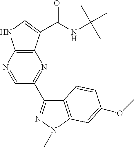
N1=CC(C2=NN(C)C3=C2C=CC(OC)=C3)=NC2=C1NC=C2C(NC(C)(C)C)=O
